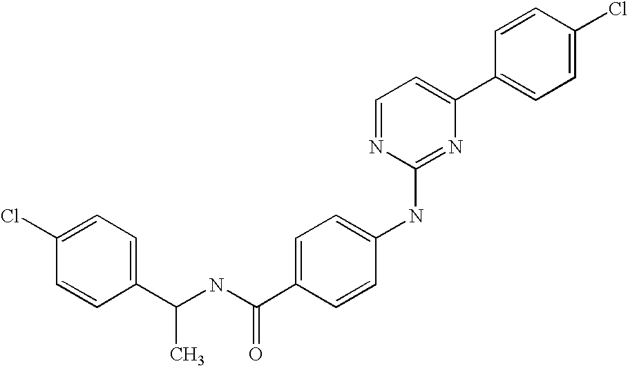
C1=CC(C2=CC=NC(NC3=CC=C(C(NC(C4=CC=C(Cl)C=C4)C)=O)C=C3)=N2)=CC=C1Cl
